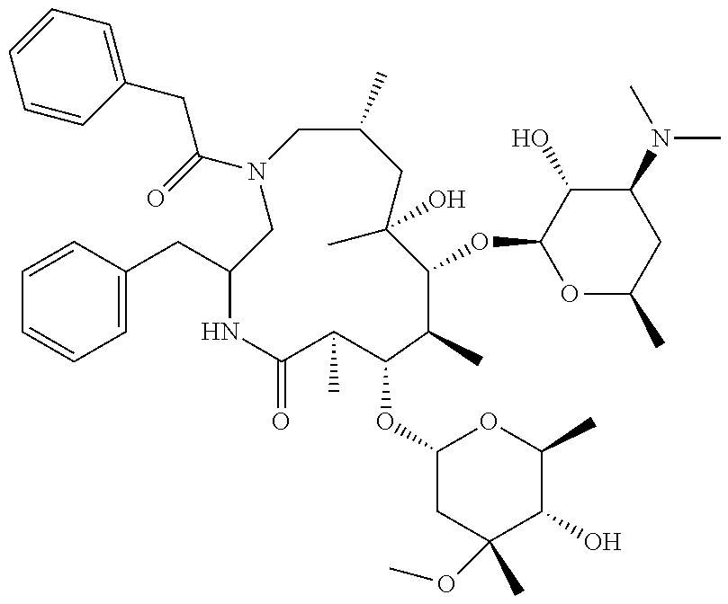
C(N1CC(C)CC(C)(O)C(OC2OC(C)CC(N(C)C)C2O)C(C)C(OC2CC(OC)(C)C(O)C(C)O2)C(C)C(=O)NC(CC2=CC=CC=C2)C1)(=O)CC1=CC=CC=C1
